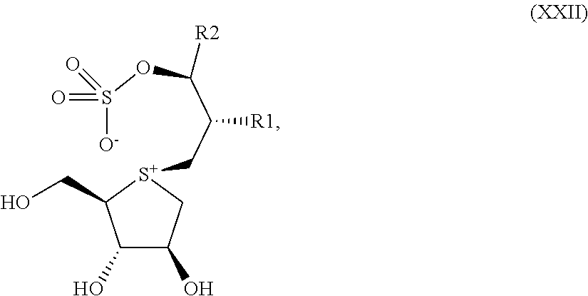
[O-]S(OC(C(C[S+]1CC(O)C(O)C1CO)[R1])[R2])(=O)=O
